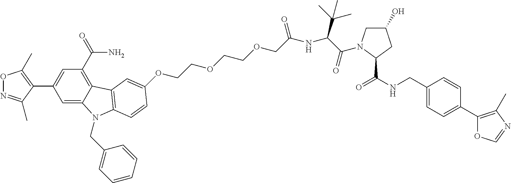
O1N=C(C)C(C2=CC(C(=O)N)=C3C(=C2)N(CC2=CC=CC=C2)C2=C3C=C(OCCOCCOCC(NC(C(=O)N3CC(O)CC3C(NCC3=CC=C(C4=C(C)N=CO4)C=C3)=O)C(C)(C)C)=O)C=C2)=C1C
